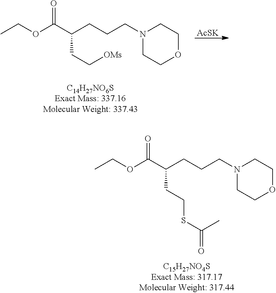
O(C(C(CCCN1CCOCC1)CCSC(C)=O)=O)CC.O(C(C(CCCN1CCOCC1)CC[OMs])=O)CC.[AcSK]
